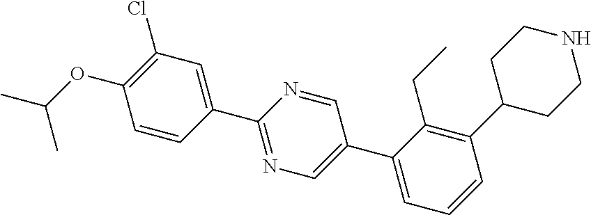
C1(C2=CN=C(C3=CC(Cl)=C(OC(C)C)C=C3)N=C2)=CC=CC(C2CCNCC2)=C1CC
